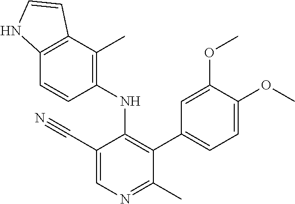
C1(NC2=C(C3=CC=C(OC)C(OC)=C3)C(C)=NC=C2C#N)=C(C)C2=C(C=C1)NC=C2
